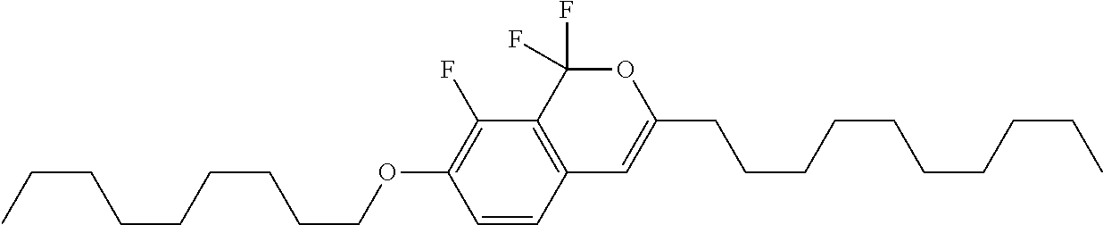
C1=CC2=C(C(F)=C1OCCCCCCCCC)C(F)(F)OC(CCCCCCCCCC)=C2
